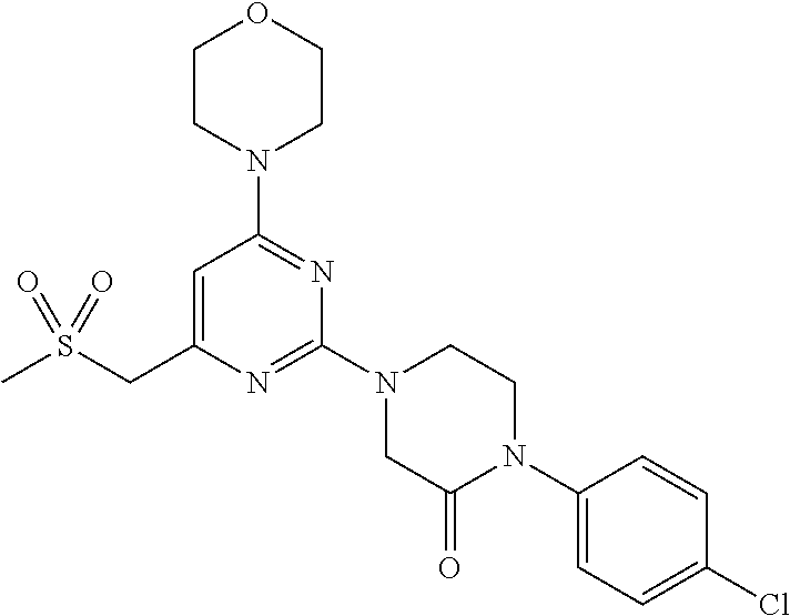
C1CN(C2=NC(N3CC(=O)N(C4=CC=C(Cl)C=C4)CC3)=NC(CS(C)(=O)=O)=C2)CCO1
